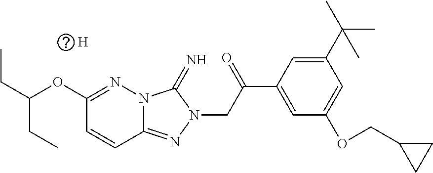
C12=NN(CC(C3=CC(OCC4CC4)=CC(C(C)(C)C)=C3)=O)C(=N)N1N=C(OC(CC)CC)C=C2.[H]
